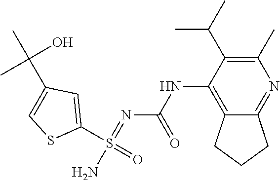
C1(S(=O)(N)=NC(NC2=C3C(=NC(C)=C2C(C)C)CCC3)=O)=CC(C(C)(O)C)=CS1
